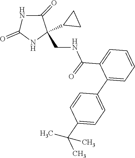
C1(=O)NC(CNC(C2=CC=CC=C2C2=CC=C(C(C)(C)C)C=C2)=O)(C2CC2)C(=O)N1
